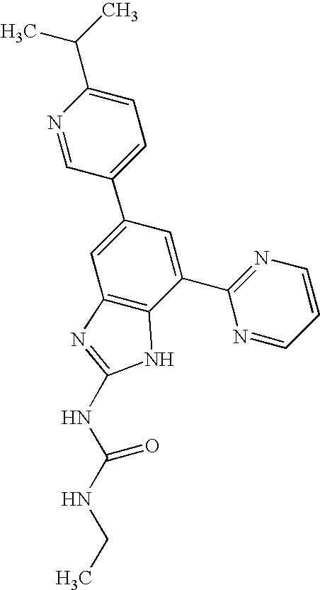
N1=CC(C2=CC3=C(C(C4=NC=CC=N4)=C2)NC(NC(NCC)=O)=N3)=CC=C1C(C)C
